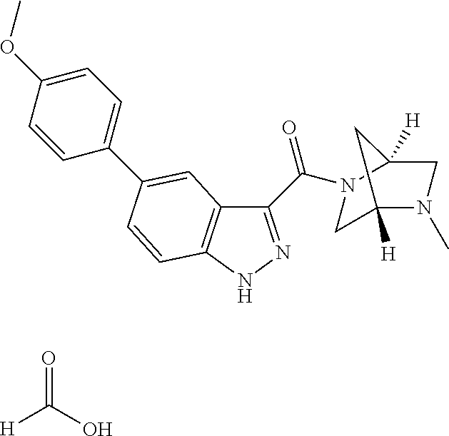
[H]C(=O)O.C1C2([H])N(C)CC([H])(C2)N1C(=O)C1=NNC2=C1C=C(C1=CC=C(OC)C=C1)C=C2
